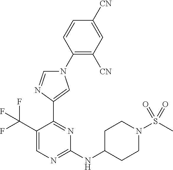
C1(N2C=NC(C3=NC(NC4CCN(S(C)(=O)=O)CC4)=NC=C3C(F)(F)F)=C2)=C([CN])C=C([CN])C=C1
